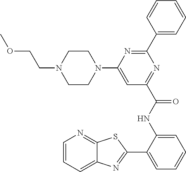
C1(C2=NC(N3CCN(CCOC)CC3)=CC(C(NC3=CC=CC=C3C3=NC4=CC=CN=C4S3)=O)=N2)=CC=CC=C1
